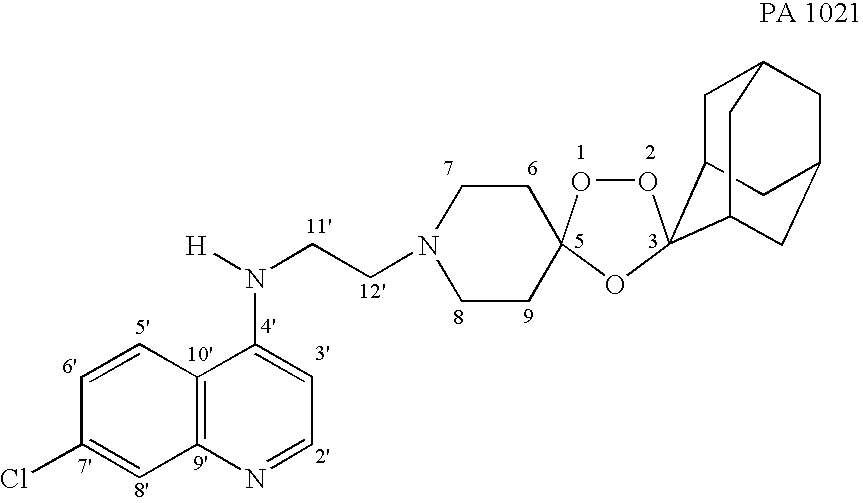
C1=CC2=C(C=C1Cl)N=CC=C2N([H])CCN1CCC2(CC1)OOC1(O2)C2CC3CC(CC1C3)C2
